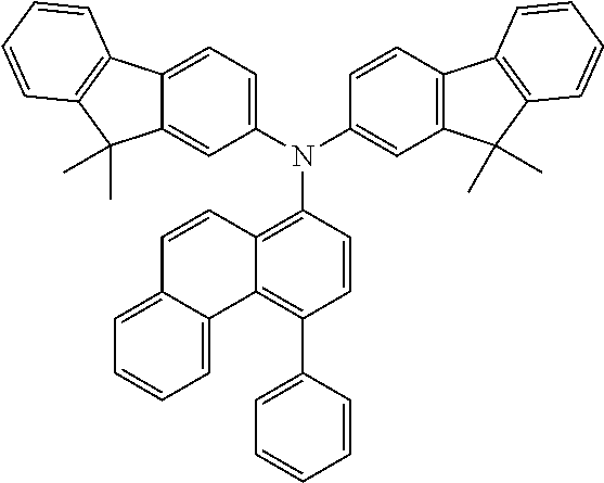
C12=C(N(C3=CC4=C(C=C3)C3=C(C4(C)C)C=CC=C3)C3=CC=C4C(=C3)C(C)(C)C3=C4C=CC=C3)C=CC(C3=CC=CC=C3)=C1C1=CC=CC=C1C=C2
